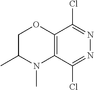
C12=C(C(Cl)=NN=C1Cl)N(C)C(C)CO2
